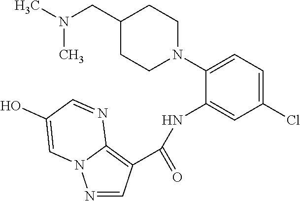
N1=CC(C(=O)NC2=CC(Cl)=CC=C2N2CCC(CN(C)C)CC2)=C2N1C=C(O)C=N2
